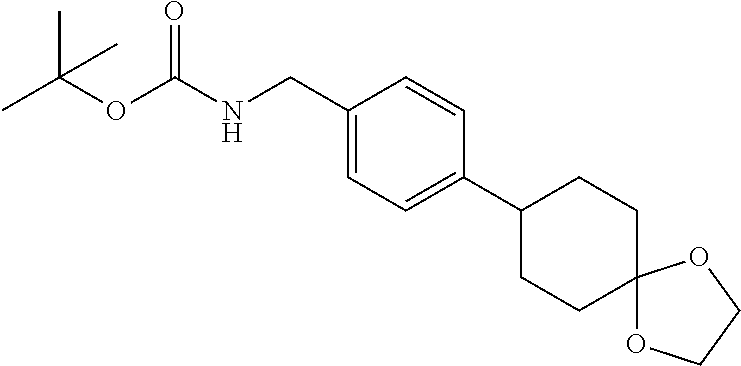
C1(CNC(OC(C)(C)C)=O)=CC=C(C2CCC3(CC2)OCCO3)C=C1
